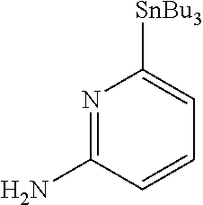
N1=C(N)C=CC=C1[SnBu3]
